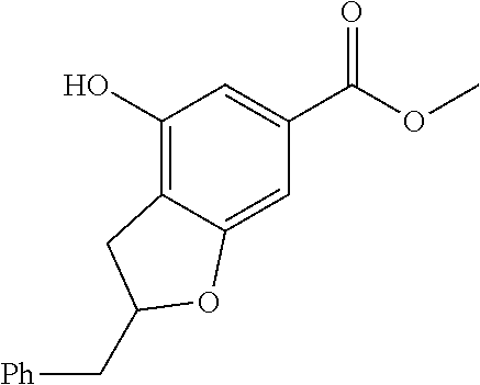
C1(O)=C2C(=CC(C(=O)OC)=C1)OC(C[Ph])C2
